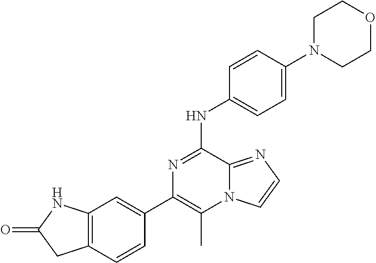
C1(C2=CC3=C(C=C2)CC(=O)N3)=C(C)N2C(=NC=C2)C(NC2=CC=C(N3CCOCC3)C=C2)=N1
